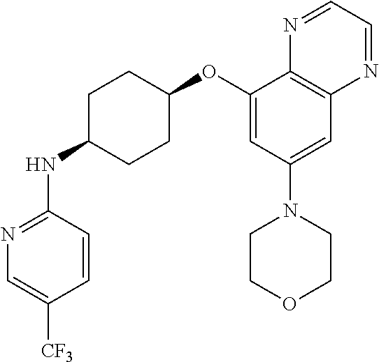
C1=CC(NC2CCC(OC3=CC(N4CCOCC4)=CC4=C3N=CC=N4)CC2)=NC=C1[CF3]
